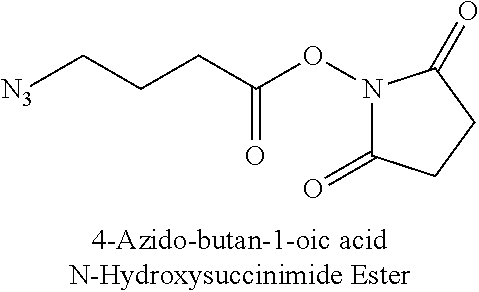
N1(OC(CCC[N3])=O)C(=O)CCC1=O
